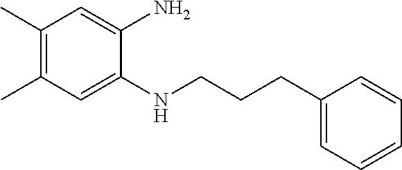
C1(C)=C(C)C=C(NCCCC2=CC=CC=C2)C(N)=C1
